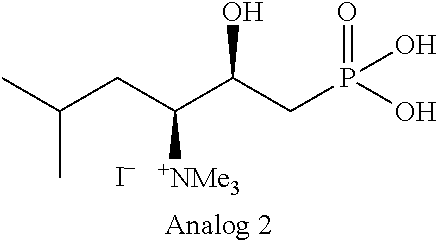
CC(CC(C(CP(O)(=O)O)O)[+NMe3])C.[I-]
